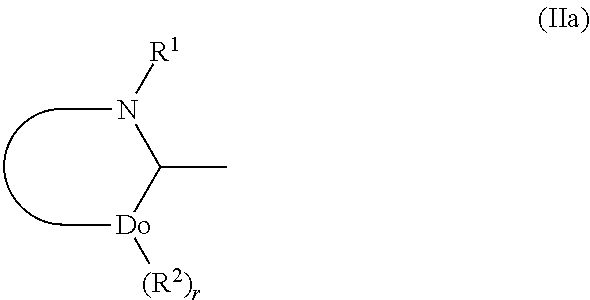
CN([R1])C([Do](C)[(R2)r])C
